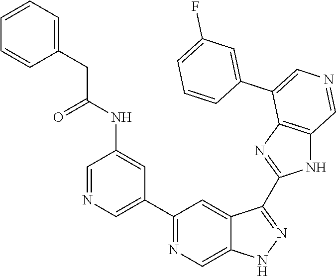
C1(C2=CN=CC(NC(=O)CC3=CC=CC=C3)=C2)=NC=C2C(=C1)C(C1=NC3=C(N1)C=NC=C3C1=CC(F)=CC=C1)=NN2
